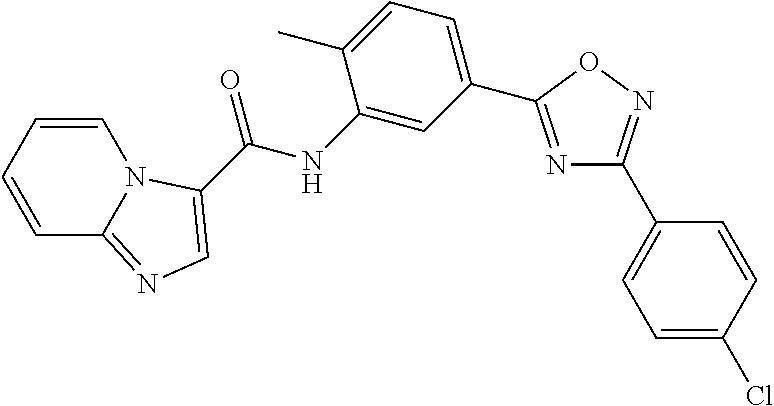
C(=O)(NC1=CC(C2=NC(C3=CC=C(Cl)C=C3)=NO2)=CC=C1C)C1=CN=C2C=CC=CN21
